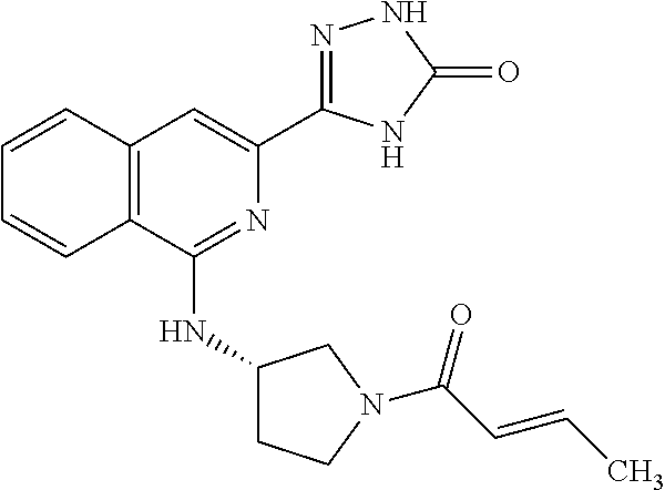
C1(NC2=NC(C3=NNC(=O)N3)=CC3=C2C=CC=C3)CCN(C(C=CC)=O)C1
